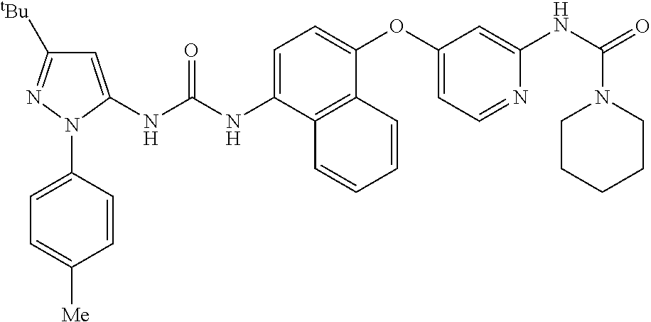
C1=C(NC(NC2=CC([tBu])=NN2C2=CC=C([Me])C=C2)=O)C2=C(C(OC3=CC=NC(NC(=O)N4CCCCC4)=C3)=C1)C=CC=C2
